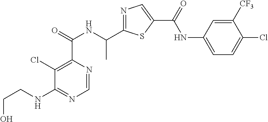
C1=NC(C(=O)NC(C2=NC=C(C(=O)NC3=CC=C(Cl)C([CF3])=C3)S2)C)=C(Cl)C(NCCO)=N1
